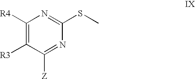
C1([R4])=C([R3])C([Z])=NC(SC)=N1
